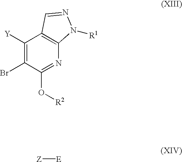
C1([Y])=C(Br)C(O[R2])=NC2=C1C=NN2[R1].[Z][E]
